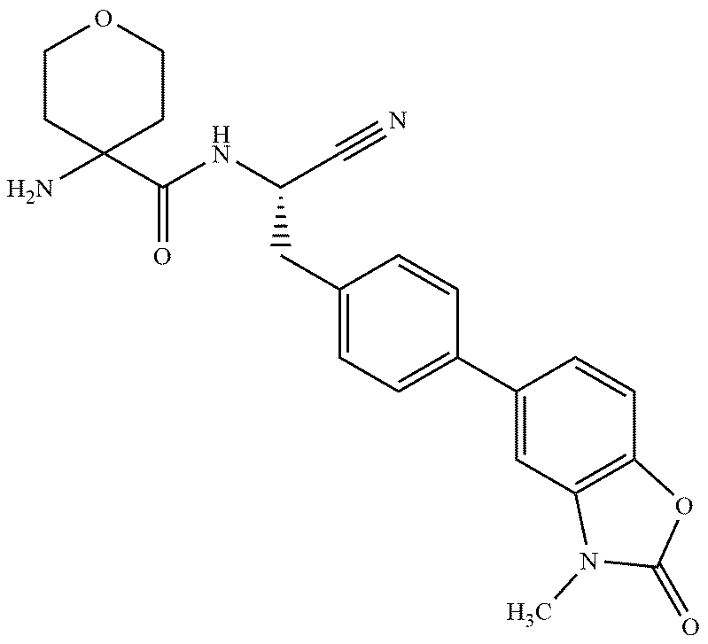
C1OCCC(N)(C(NC(C#N)CC2=CC=C(C3=CC4=C(C=C3)OC(=O)N4C)C=C2)=O)C1
